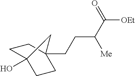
OC12CCC(CCC([Me])C([OEt])=O)(CC1)C2
